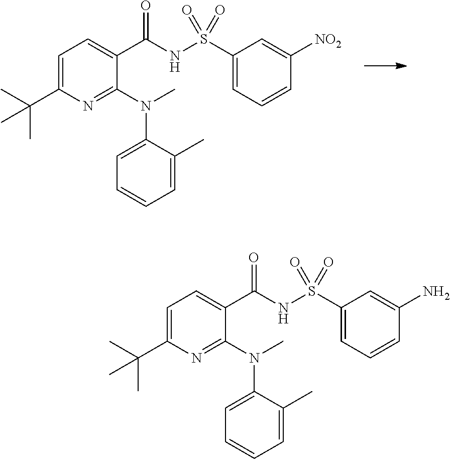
C1=C(C(C)(C)C)N=C(N(C)C2=CC=CC=C2C)C(C(NS(C2=CC=CC([NO2])=C2)(=O)=O)=O)=C1.C1=C(C(C)(C)C)N=C(N(C)C2=CC=CC=C2C)C(C(NS(C2=CC=CC(N)=C2)(=O)=O)=O)=C1
